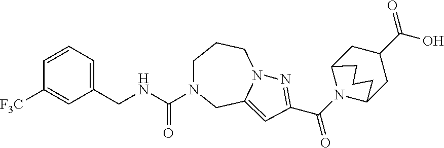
C1=CC=C(CNC(=O)N2CCCN3C(=CC(C(N4C5CC(C(O)=O)CC4CCC5)=O)=N3)C2)C=C1[F3C]
